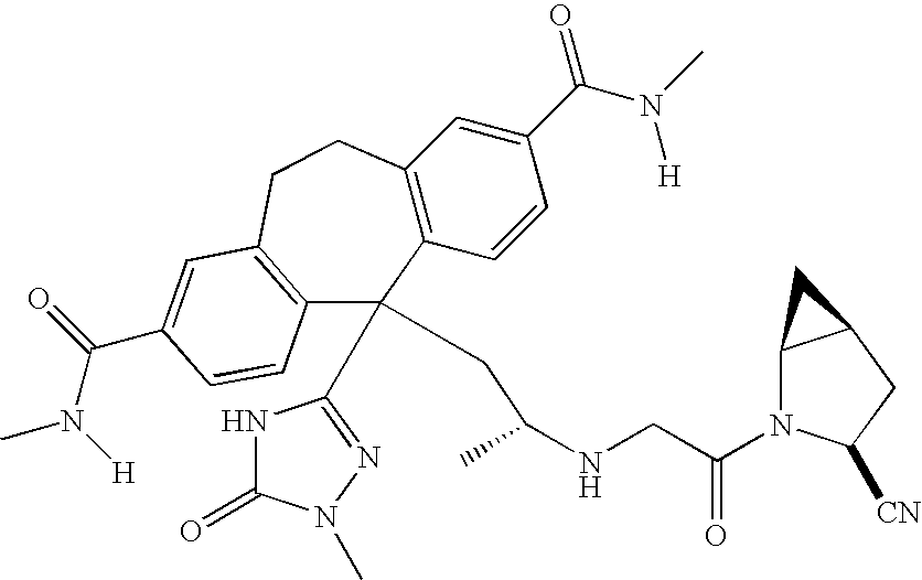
C12=C(C=CC(C(N(C)[H])=O)=C1)C(C1=NN(C)C(=O)N1)(CC(NCC(N1C3C(CC1[CN])C3)=O)C)C1=C(CC2)C=C(C(N(C)[H])=O)C=C1
